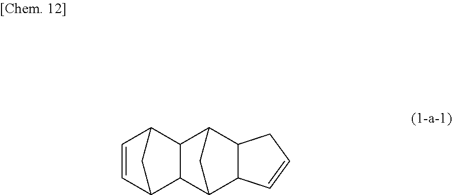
C12C=CC(C1)C1C2C2C3C(C1C2)CC=C3
